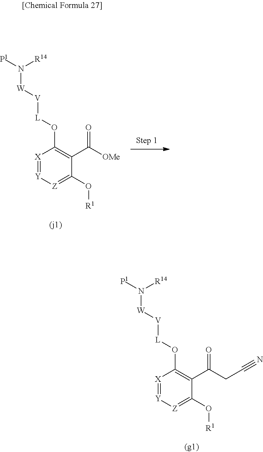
[X]1=[Y][Z]=C(O[R1])C(C([OMe])=O)=C1O[L][V][W]N([P1])[R14].[X]1=[Y][Z]=C(O[R1])C(C(CC#N)=O)=C1O[L][V][W]N([P1])[R14]
